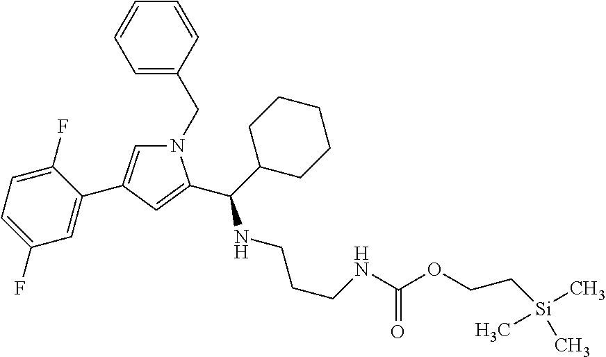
N1(CC2=CC=CC=C2)C=C(C2=CC(F)=CC=C2F)C=C1C(C1CCCCC1)NCCCNC(OCC[Si](C)(C)C)=O
